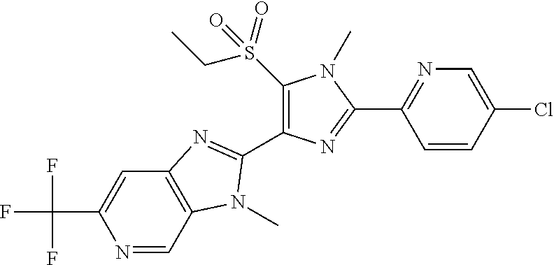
N1=CC2=C(C=C1C(F)(F)F)N=C(C1=C(S(CC)(=O)=O)N(C)C(C3=NC=C(Cl)C=C3)=N1)N2C
